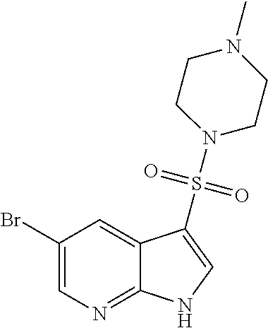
C1(Br)=CN=C2C(=C1)C(S(=O)(=O)N1CCN(C)CC1)=CN2
